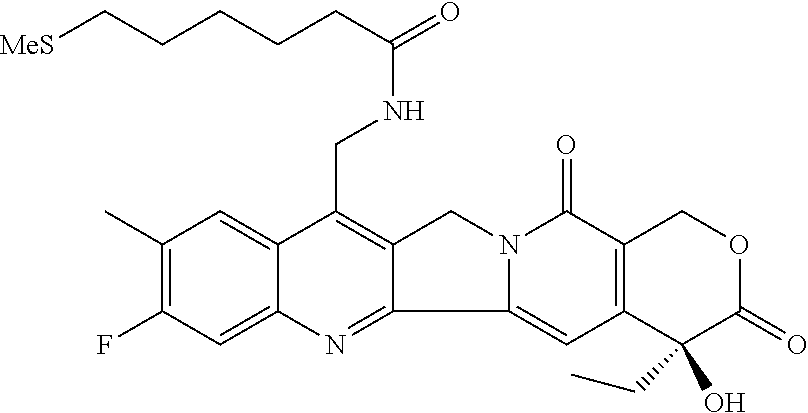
C1(C)=C(F)C=C2C(=C1)C(CNC(=O)CCCCC[MeS])=C1C(=N2)C2=CC3=C(C(=O)N2C1)COC(=O)C3(CC)O
